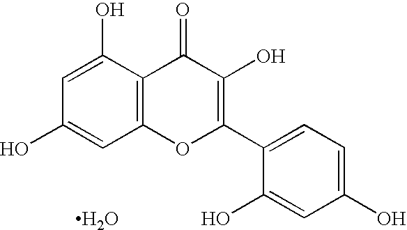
C1=C(O)C2=C(C=C1O)OC(C1=CC=C(O)C=C1O)=C(O)C2=O.O
